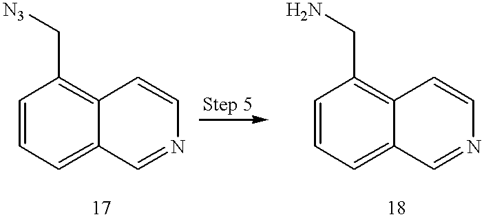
C1=CC=C2C(=C1CN)C=CN=C2.C1=CC=C2C(=C1C[N3])C=CN=C2
